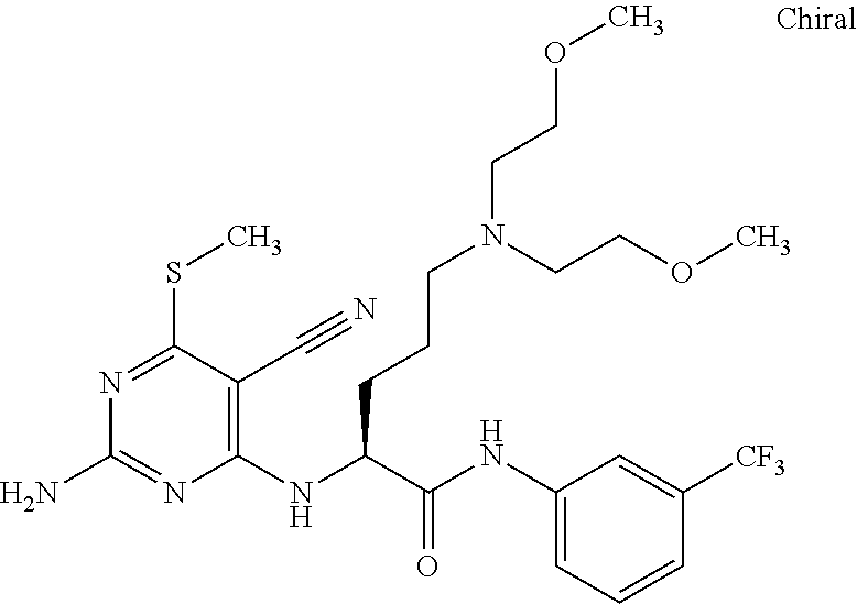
C1(NC(C(NC2=CC=CC([CF3])=C2)=O)CCCN(CCOC)CCOC)=C(C#N)C(SC)=NC(N)=N1
